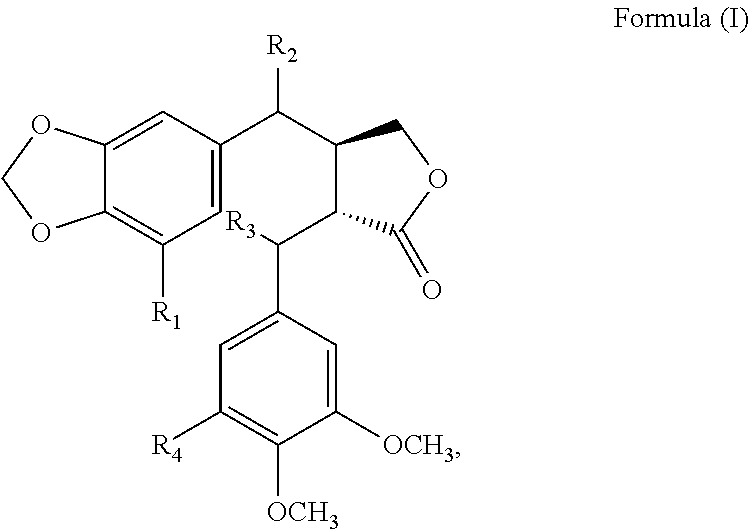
C12=C([R1])C=C(C(C3C(C(C4=CC([R4])=C([OCH3])C([OCH3])=C4)[R3])C(=O)OC3)[R2])C=C1OCO2
